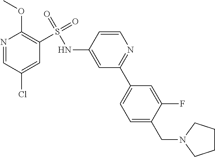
N1=CC(Cl)=CC(S(=O)(=O)NC2=CC(C3=CC=C(CN4CCCC4)C(F)=C3)=NC=C2)=C1OC
